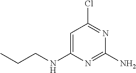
C1=C(NCCC)N=C(N)N=C1Cl
